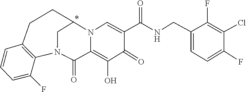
C1(CNC(C2=CN3C(=C(O)C2=O)C(=O)N2C4=C(C=CC=C4F)CCC3C2)=O)=CC=C(F)C(Cl)=C1F
